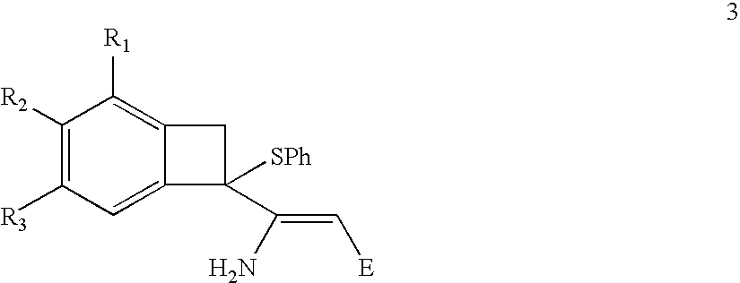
C1([R2])=C([R3])C=C2C(=C1[R1])CC2(C(=C[E])N)[SPh]
